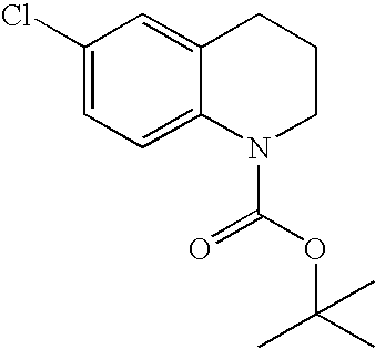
C1(Cl)=CC=C2C(=C1)CCCN2C(OC(C)(C)C)=O
